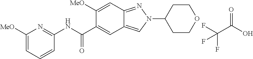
C12=NN(C3CCOCC3)C=C1C=C(C(=O)NC1=NC([MeO])=CC=C1)C([MeO])=C2.C(C(F)(F)F)(O)=O
